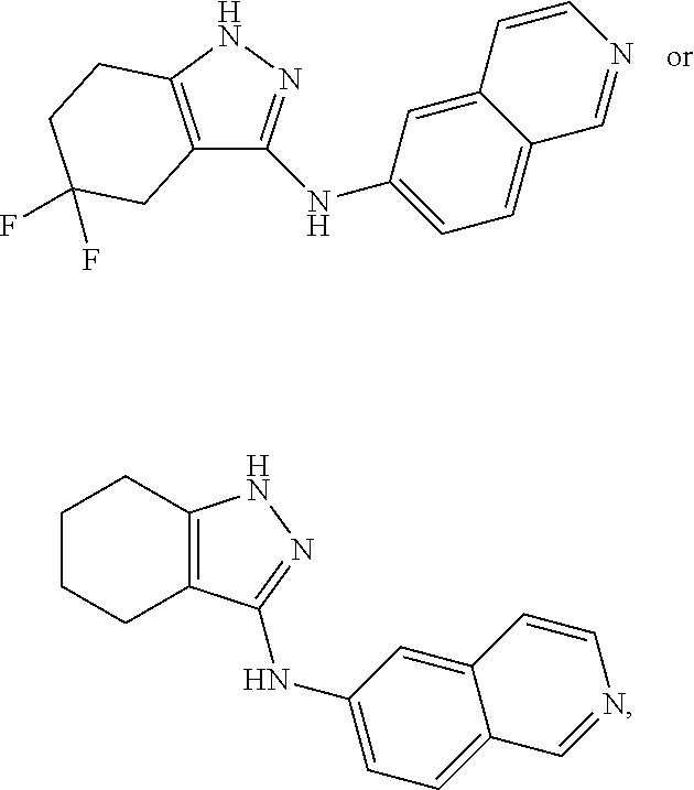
C12=CC=C(NC3=NNC4=C3CC(F)(F)CC4)C=C1C=CN=C2.C1CCC2=C(C1)NN=C2NC1=CC=C2C(=C1)C=CN=C2
